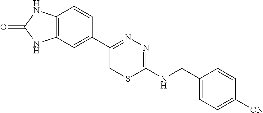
C12=C(C=C(C3=NN=C(NCC4=CC=C([CN])C=C4)SC3)C=C1)NC(=O)N2
